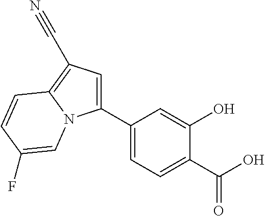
C1(C2=CC=C(C(O)=O)C(O)=C2)=CC(C#N)=C2N1C=C(F)C=C2
